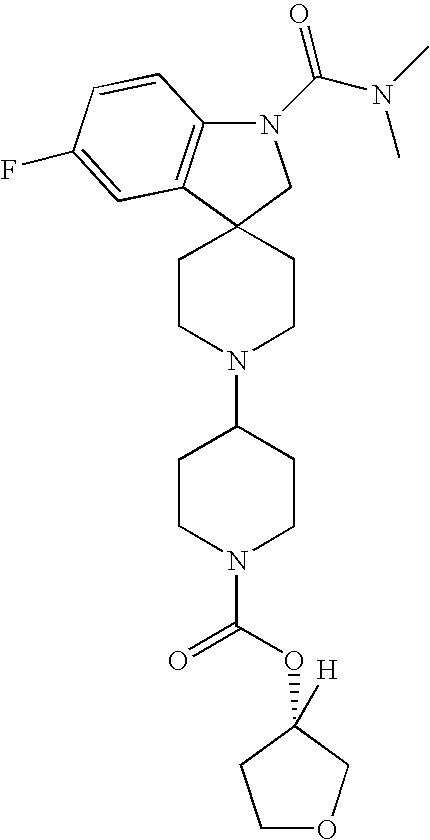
C12(CCN(C3CCN(C(=O)OC4([H])COCC4)CC3)CC1)CN(C(N(C)C)=O)C1=C2C=C(F)C=C1
